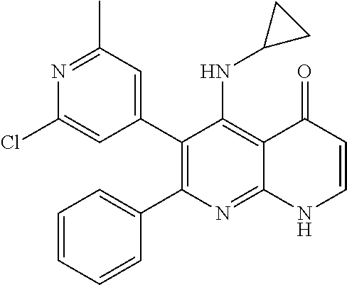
N1=C(C)C=C(C2=C(C3=CC=CC=C3)N=C3C(=C2NC2CC2)C(=O)C=CN3)C=C1Cl
